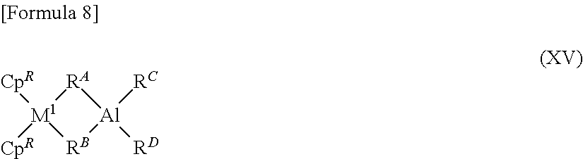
[RA]1[M1]([CpR])([CpR])[RB][Al]1([RD])[RC]
